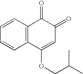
C1=CC=CC2=C1C(=O)C(=O)C=C2OCC(C)C
